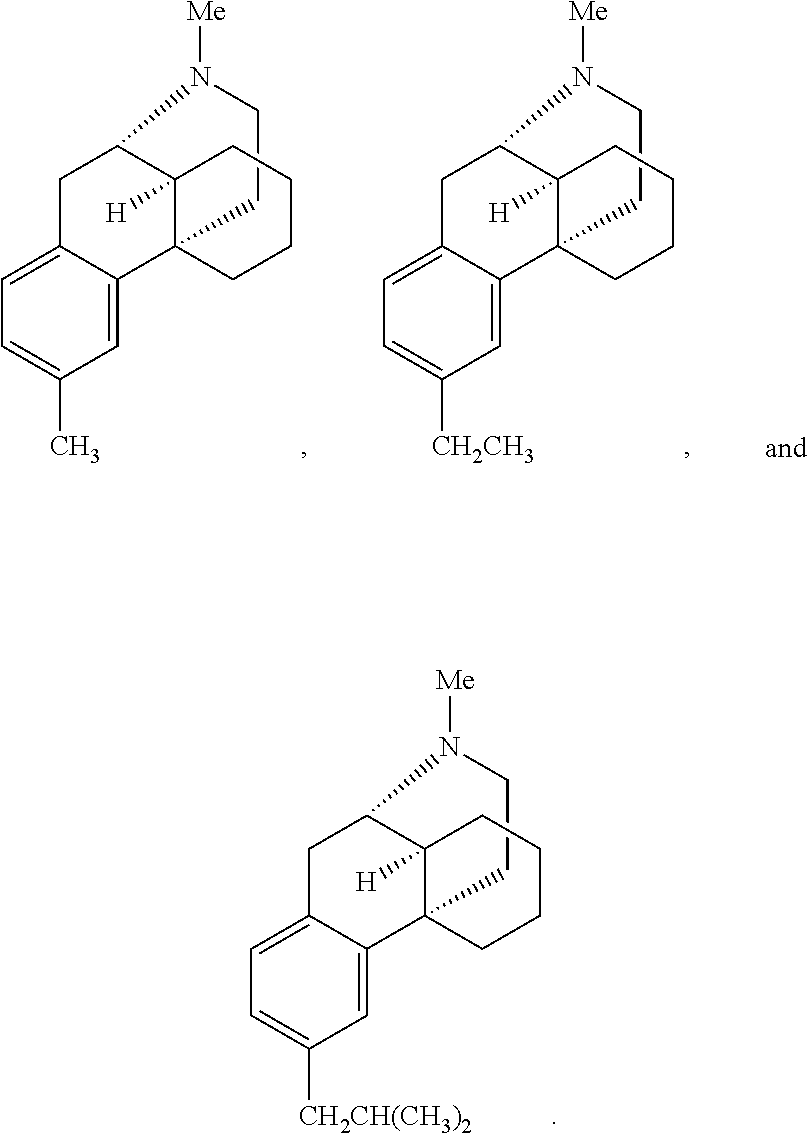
C1CN([Me])C2C3([H])C1(C1=CC([CH2CH(CH3)2])=CC=C1C2)CCCC3.C1CN([Me])C2C3([H])C1(C1=CC(C)=CC=C1C2)CCCC3.C1CN([Me])C2C3([H])C1(C1=CC([CH2CH3])=CC=C1C2)CCCC3
